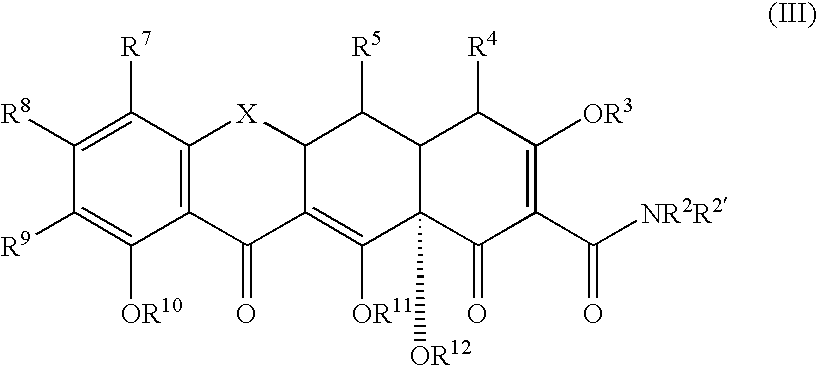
C1([R8])=C([R7])C2=C(C([OR10])=C1[R9])C(=O)C1=C([OR11])C3([OR12])C(C([R5])C1[X]2)C([R4])C([OR3])=C(C([NR2R2])=O)C3=O
